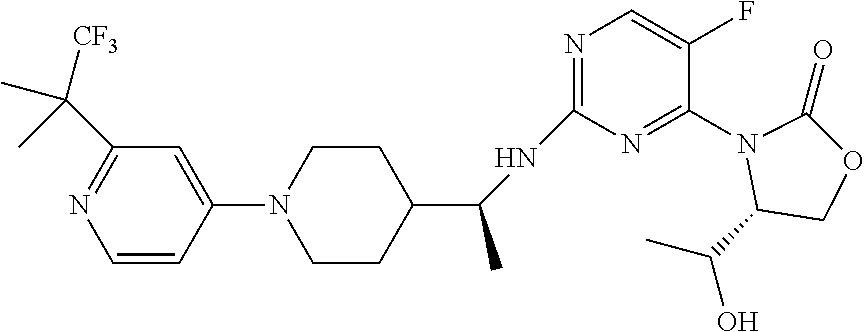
CC(C1COC(=O)N1C1=NC(NC(C)C2CCN(C3=CC(C([CF3])(C)C)=NC=C3)CC2)=NC=C1F)O
